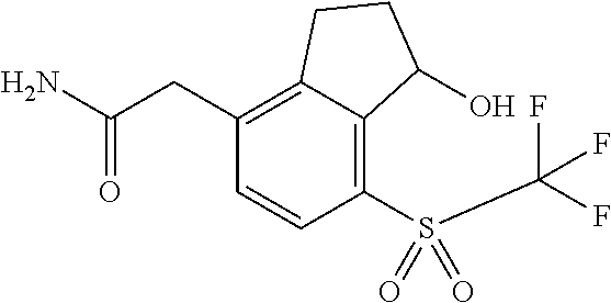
C1(S(=O)(C(F)(F)F)=O)=C2C(=C(CC(N)=O)C=C1)CCC2O
